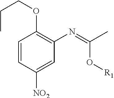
C1=CC([NO2])=CC(N=C(C)O[R1])=C1OCCC
